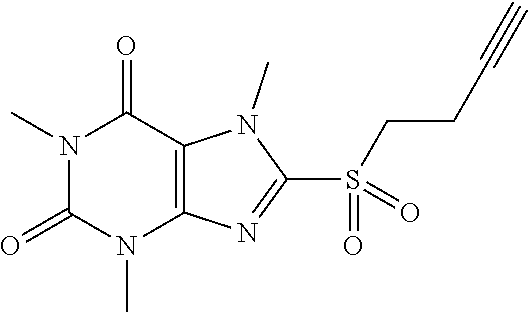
N1(C)C(=O)N(C)C2=C(C1=O)N(C)C(S(=O)(CCC#C)=O)=N2
